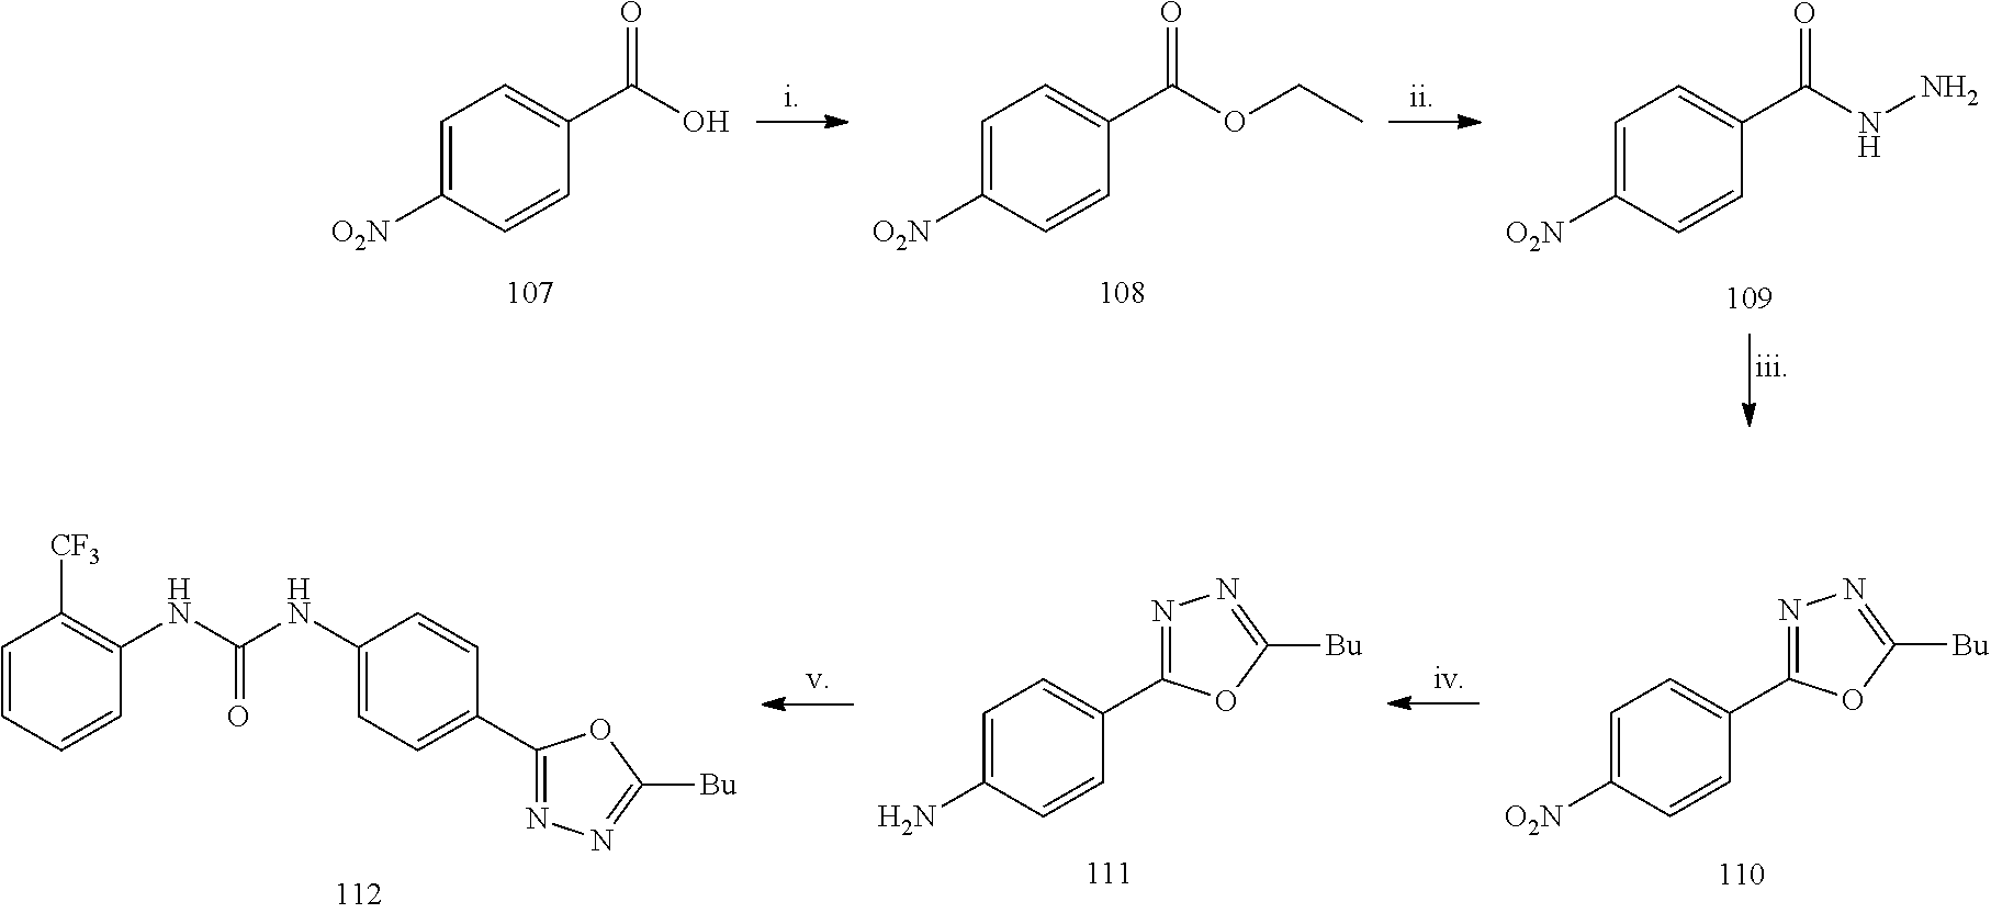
C1=CC=CC(NC(NC2=CC=C(C3=NN=C([Bu])O3)C=C2)=O)=C1[CF3].NC1=CC=C(C2=NN=C([Bu])O2)C=C1.[O2N]C1=CC=C(C2=NN=C([Bu])O2)C=C1.C1=C([O2N])C=CC(C(OCC)=O)=C1.C1=C([O2N])C=CC(C(NN)=O)=C1.C1=C([O2N])C=CC(C(O)=O)=C1
